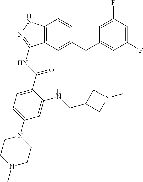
C12=C(C=C(CC3=CC(F)=CC(F)=C3)C=C1)C(NC(C1=CC=C(N3CCN(C)CC3)C=C1NCC1CN(C)C1)=O)=NN2
